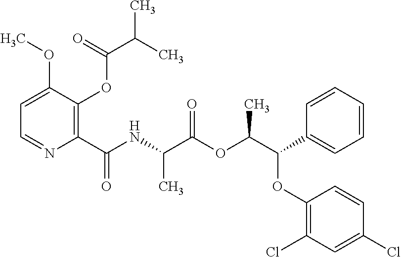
C1(C(NC(C(OC(C(OC2=C(Cl)C=C(Cl)C=C2)C2=CC=CC=C2)C)=O)C)=O)=C(OC(C(C)C)=O)C(OC)=CC=N1
